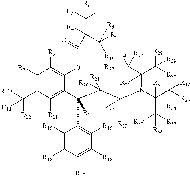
C1([R2])=C(C([R1O])([D12])[D13])C([R11])=C(C(C(C(N(C(C([R33])([R34])[R32])([R31])C([R35])([R37])[R36])C(C([R25])([R26])[R27])(C([R28])([R29])[R30])[R24])([R23])[R22])([R20])[R21])(C2=C([R19])C([R18])=C([R17])C([R16])=C2[R15])[R14])C(OC(=O)C([R4])(C([R9])([R8])[R10])C([R5])([R7])[R6])=C1[R3]
